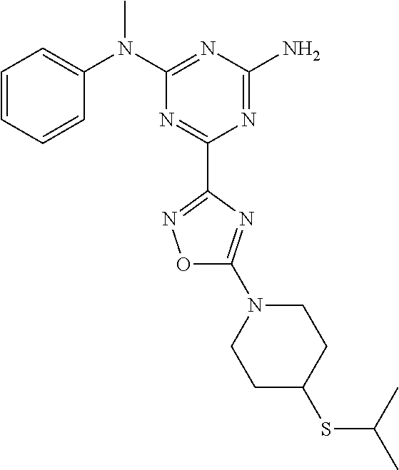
C1=CC=CC(N(C2=NC(N)=NC(C3=NOC(N4CCC(SC(C)C)CC4)=N3)=N2)C)=C1
